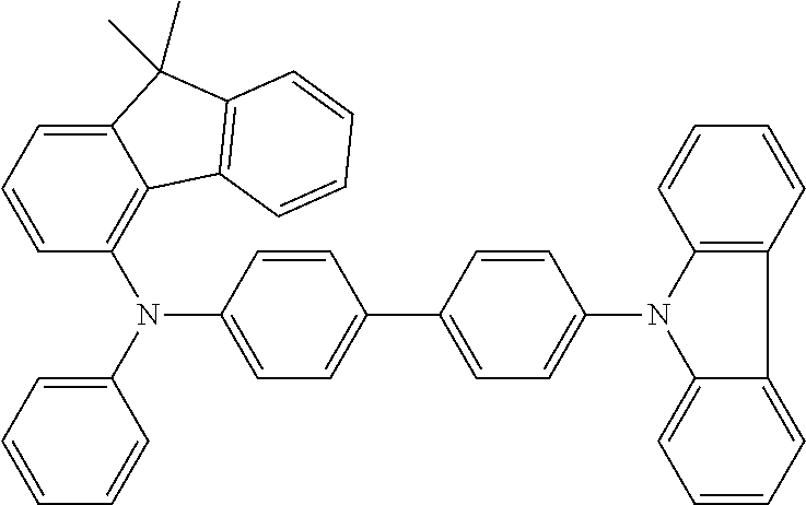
C1=CC=C(N(C2=C3C(=CC=C2)C(C)(C)C2=C3C=CC=C2)C2=CC=C(C3=CC=C(N4C5=C(C=CC=C5)C5=CC=CC=C45)C=C3)C=C2)C=C1
